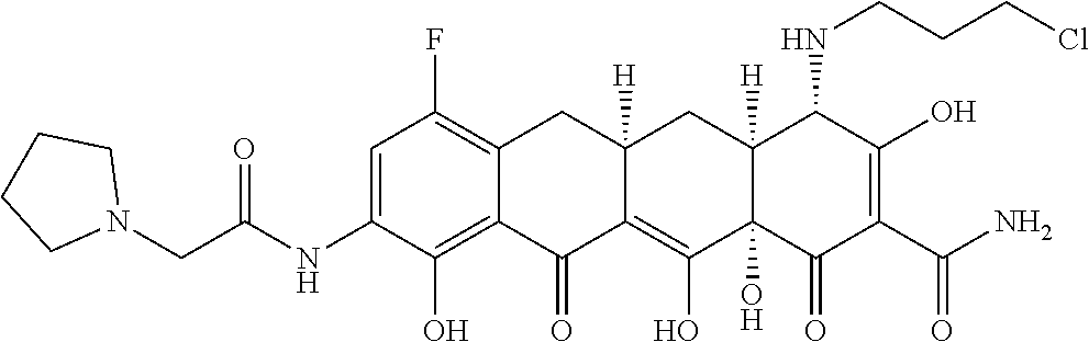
C12=C(O)C(NC(CN3CCCC3)=O)=CC(F)=C1CC1([H])C(=C(O)C3(O)C([H])(C1)C(NCCCCl)C(O)=C(C(N)=O)C3=O)C2=O
